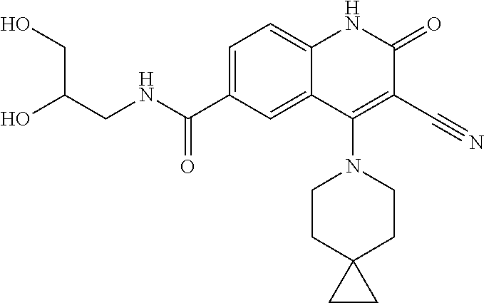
C1=C(C(NCC(O)CO)=O)C=C2C(=C1)NC(=O)C(C#N)=C2N1CCC2(CC1)CC2
